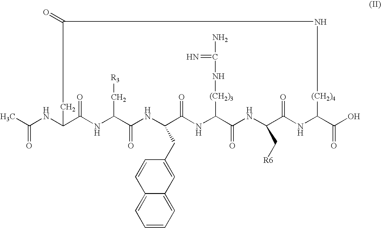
CC(NC1C(=O)NC(C[R3])C(=O)NC(CC2=CC3=CC=CC=C3C=C2)C(=O)NC([(CH2)3]NC(=N)N)C(=O)NC(C[R6])C(=O)NC(C(O)=O)[(CH2)4]NC(=O)C1)=O
